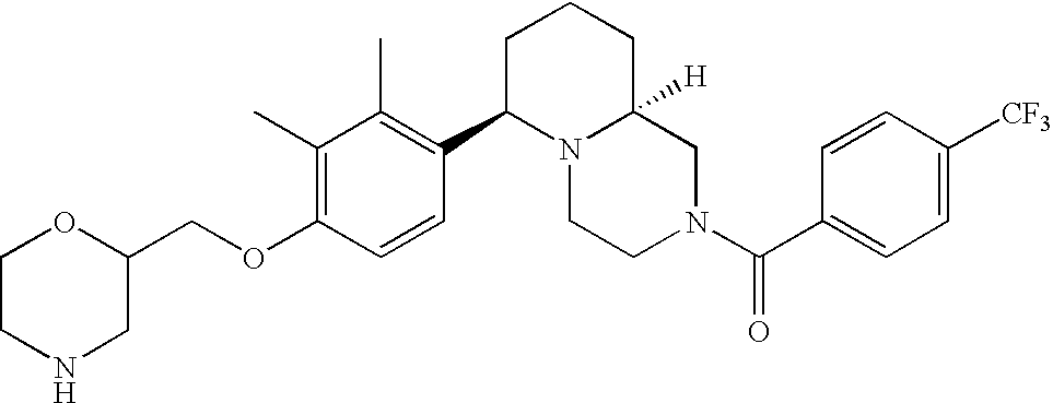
C(OC1=C(C)C(C)=C(C2N3C([H])(CN(C(C4=CC=C([CF3])C=C4)=O)CC3)CCC2)C=C1)C1OCCNC1
